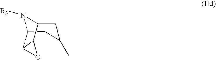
N1([R3])C2CC(C)CC1C1OC21
